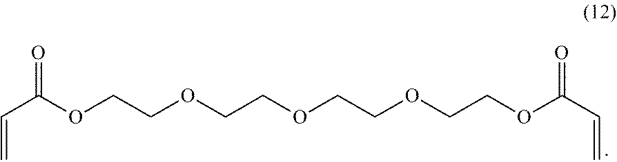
O(CCOC(C=C)=O)CCOCCOCCOC(C=C)=O
